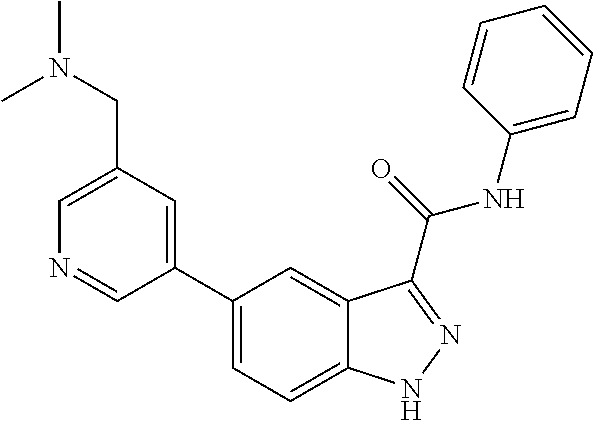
C1(CN(C)C)=CN=CC(C2=CC=C3C(=C2)C(C(NC2=CC=CC=C2)=O)=NN3)=C1
